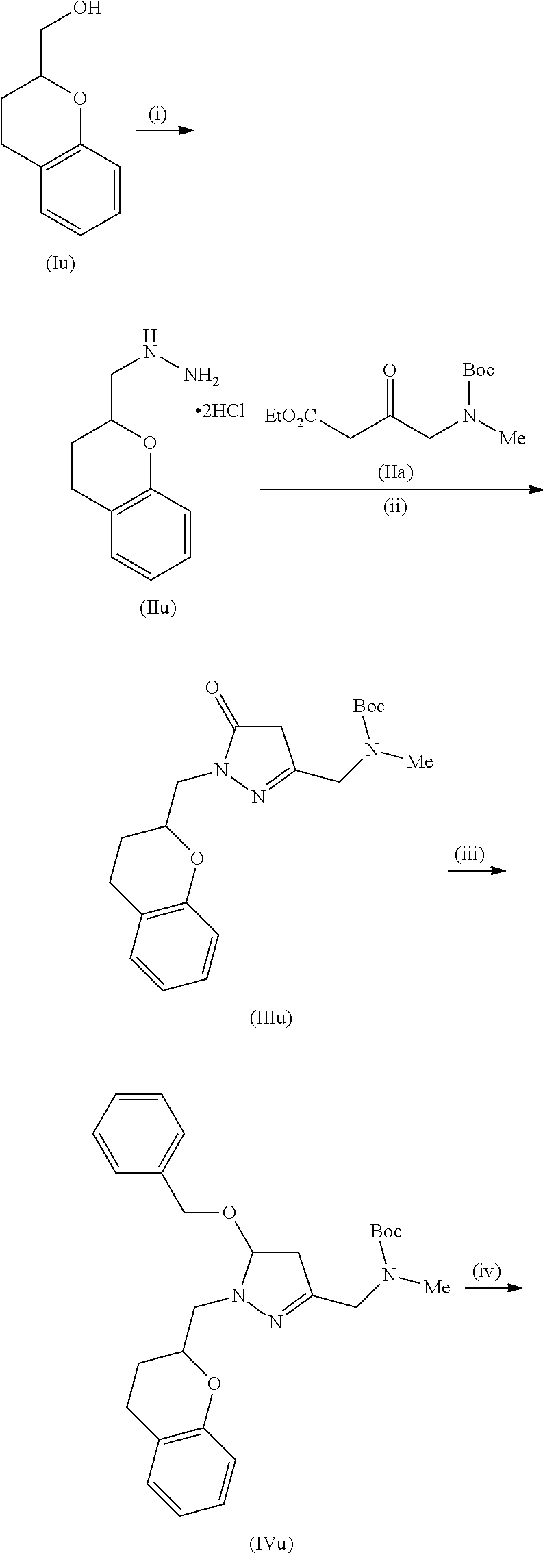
C1CC2=C(OC1CO)C=CC=C2.C1CC2=C(OC1CNN)C=CC=C2.[EtO2C]CC(CN([Me])[Boc])=O.C1C(=O)N(CC2CCC3=C(O2)C=CC=C3)N=C1CN([Me])[Boc].C1C(OCC2=CC=CC=C2)N(CC2CCC3=C(O2)C=CC=C3)N=C1CN([Me])[Boc]
